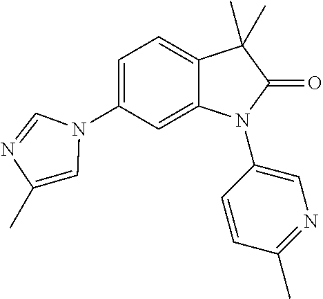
C12=CC(N3C=NC(C)=C3)=CC=C1C(C)(C)C(=O)N2C1=CN=C(C)C=C1
